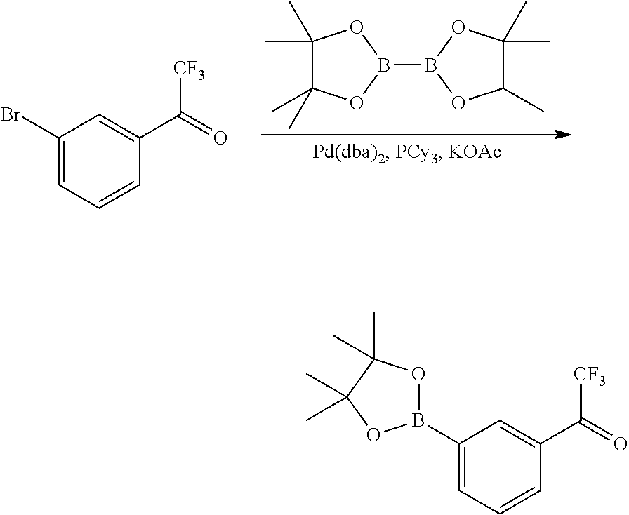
C1(Br)=CC=CC(C(=O)[CF3])=C1.C1(C)(C)C(C)(C)OB(B2OC(C)C(C)(C)O2)O1.C1(B2OC(C)(C)C(C)(C)O2)=CC=CC(C(=O)[CF3])=C1
